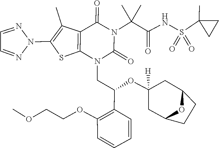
O(C)CCOC1=C(C(OC2([H])CC3CCC(C2)O3)CN2C(=O)N(C(C(=O)NS(=O)(=O)C3(C)CC3)(C)C)C(=O)C3=C2SC(N2N=CC=N2)=C3C)C=CC=C1
